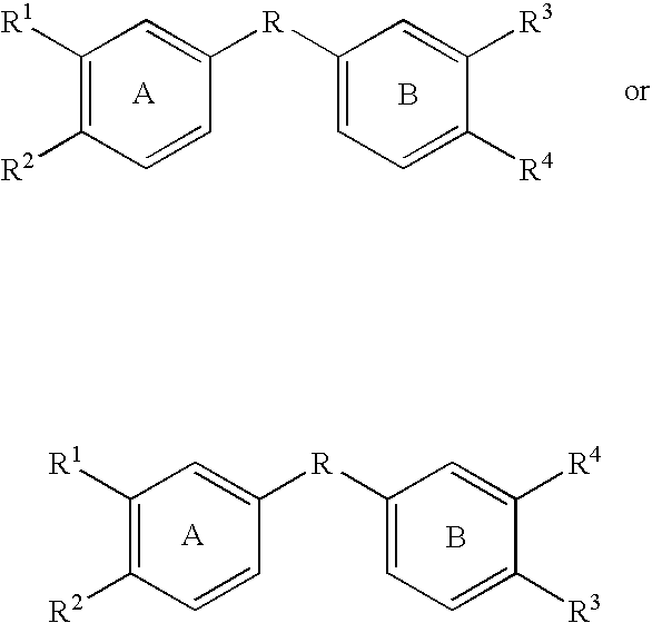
C1([R1])=C([R2])C=CC([R]C2=CC=C([R4])C([R3])=C2)=C1.B.C1([R1])=C([R2])C=CC([R]C2=CC=C([R3])C([R4])=C2)=C1.B
